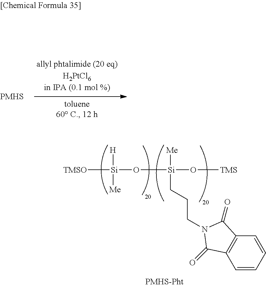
[PMHS].[TMSO][Si](O[Si](O[TMS])([Me])CCCN1C(=O)C2=C(C=CC=C2)C1=O)([H])[Me]
